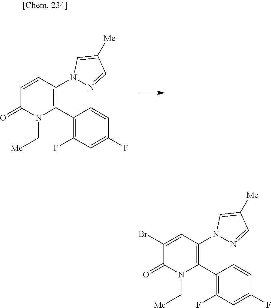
C1=CC(N2N=CC([Me])=C2)=C(C2=C(F)C=C(F)C=C2)N(C[Me])C1=O.C1(Br)=CC(N2N=CC([Me])=C2)=C(C2=C(F)C=C(F)C=C2)N(C[Me])C1=O
